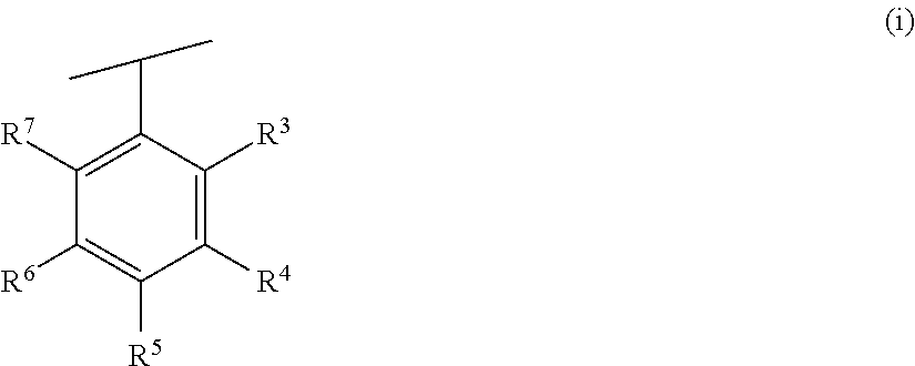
C1([R7])=C(C(C)C)C([R3])=C([R4])C([R5])=C1[R6]
